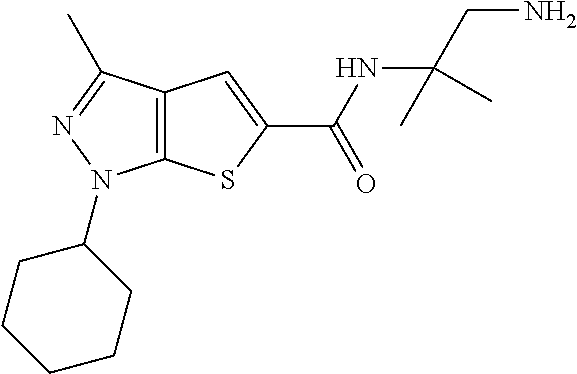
C12=C(C(C)=NN1C1CCCCC1)C=C(C(NC(CN)(C)C)=O)S2
